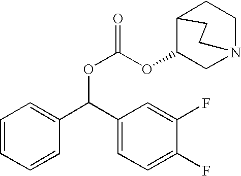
C1=CC=CC(C(C2=CC=C(F)C(F)=C2)OC(=O)OC2CN3CCC2CC3)=C1
